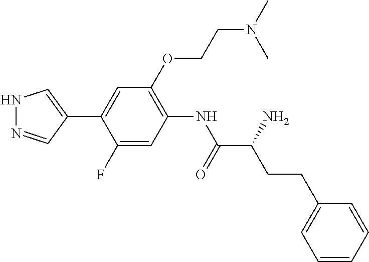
N1N=CC(C2=CC(OCCN(C)C)=C(NC(C(CCC3=CC=CC=C3)N)=O)C=C2F)=C1
